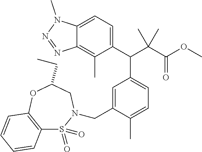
C12=CC=C(C(C(C(OC)=O)(C)C)C3=CC=C(C)C(CN4S(=O)(=O)C5=C(OC(CC)C4)C=CC=C5)=C3)C(C)=C1N=NN2C
